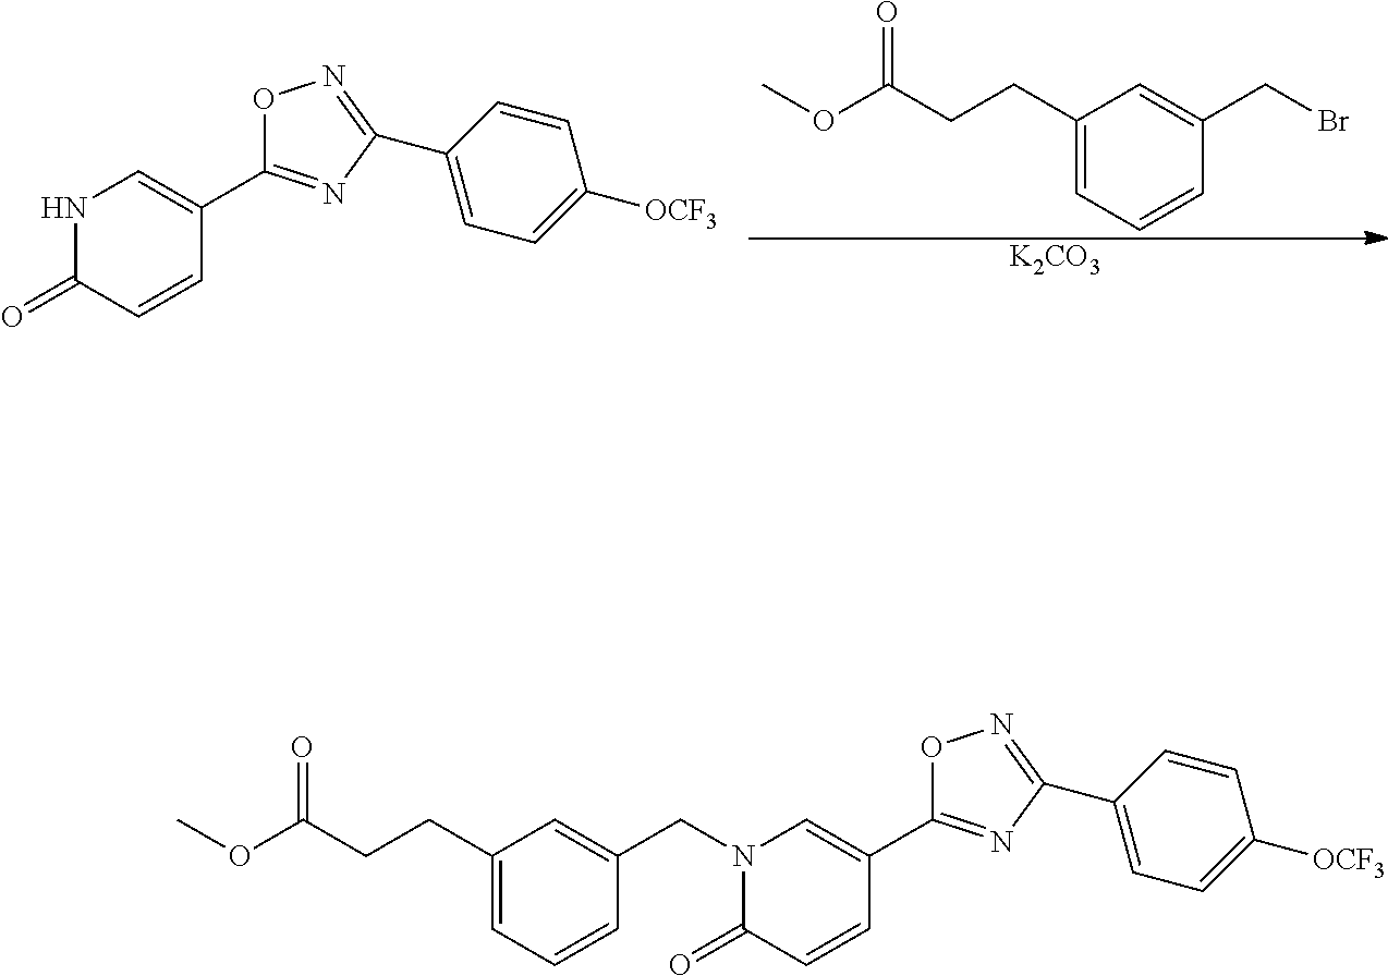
C1(CCC(OC)=O)=CC=CC(CBr)=C1.[K2CO3].N1C(=O)C=CC(C2=NC(C3=CC=C([OCF3])C=C3)=NO2)=C1.N1(CC2=CC(CCC(OC)=O)=CC=C2)C(=O)C=CC(C2=NC(C3=CC=C([OCF3])C=C3)=NO2)=C1
